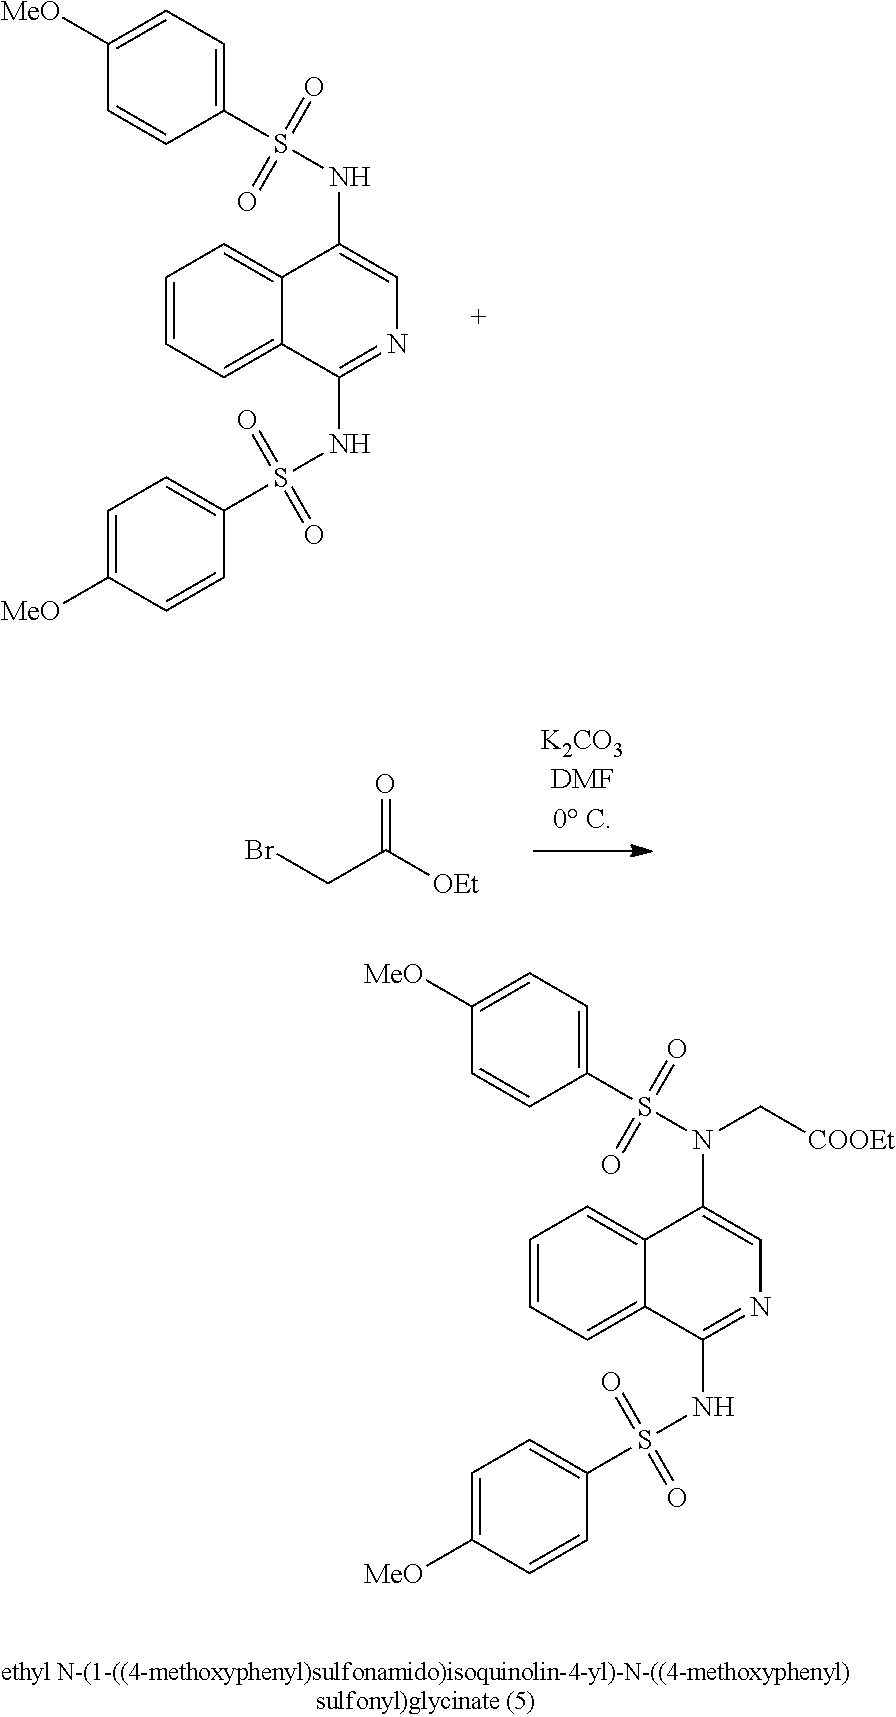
C1([MeO])=CC=C(S(=O)(=O)NC2=CN=C(NS(=O)(=O)C3=CC=C([MeO])C=C3)C3=CC=CC=C23)C=C1.O=C([OEt])CBr.C1([MeO])=CC=C(S(=O)(=O)N(C2=CN=C(NS(=O)(=O)C3=CC=C([MeO])C=C3)C3=CC=CC=C23)C[COOEt])C=C1
